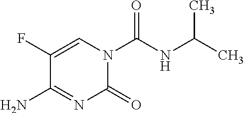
C1(=O)N(C(=O)NC(C)C)C=C(F)C(N)=N1
